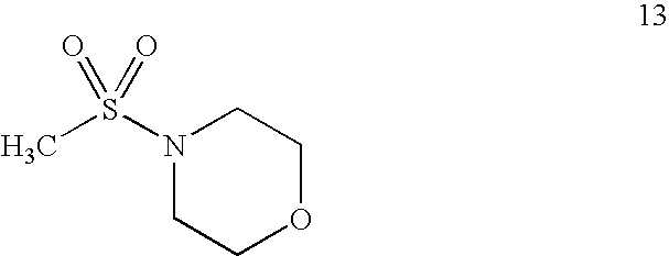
N1(S(C)(=O)=O)CCOCC1
